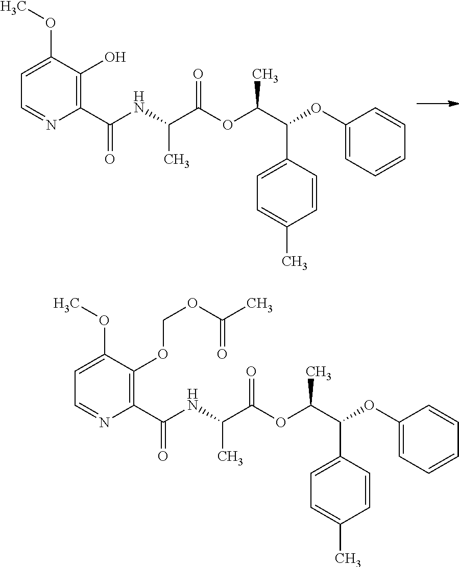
C1=NC(C(NC(C(OC(C(OC2=CC=CC=C2)C2=CC=C(C)C=C2)C)=O)C)=O)=C(O)C(OC)=C1.C1=NC(C(NC(C(OC(C(OC2=CC=CC=C2)C2=CC=C(C)C=C2)C)=O)C)=O)=C(OCOC(C)=O)C(OC)=C1
